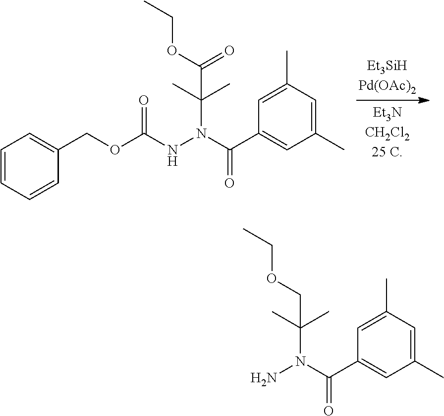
NN(C(C)(C)COCC)C(=O)C1=CC(C)=CC(C)=C1.C1=CC=CC(COC(NN(C(C)(C)C(OCC)=O)C(=O)C2=CC(C)=CC(C)=C2)=O)=C1
